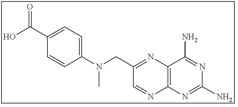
C1(N(CC2=NC3=C(N=C2)N=C(N)N=C3N)C)=CC=C(C(O)=O)C=C1
